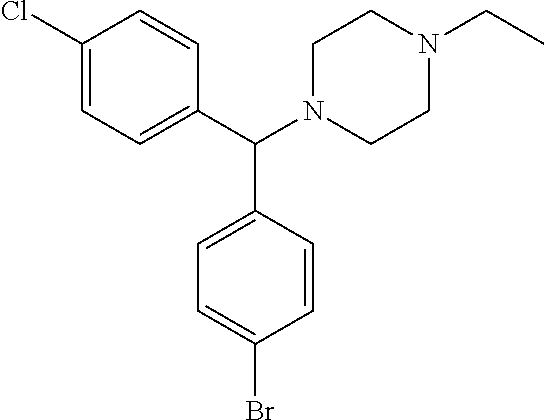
C1(Cl)=CC=C(C(N2CCN(CC)CC2)C2=CC=C(Br)C=C2)C=C1
